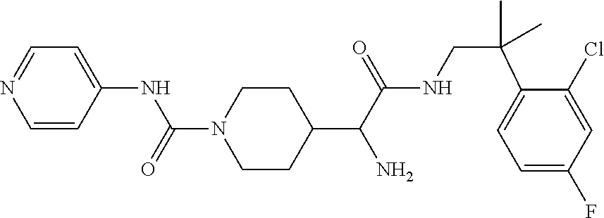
C1=CC(NC(N2CCC(C(C(NCC(C3=CC=C(F)C=C3Cl)(C)C)=O)N)CC2)=O)=CC=N1
